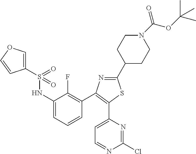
C1(C2CCN(C(OC(C)(C)C)=O)CC2)=NC(C2=C(F)C(NS(C3=COC=C3)(=O)=O)=CC=C2)=C(C2=CC=NC(Cl)=N2)S1
